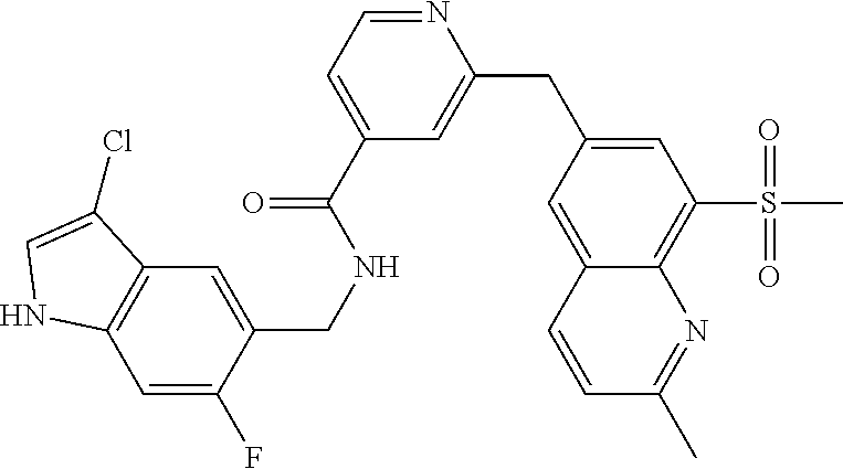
C12=C(C=C(F)C(CNC(C3=CC=NC(CC4=CC(S(=O)(=O)C)=C5C(=C4)C=CC(C)=N5)=C3)=O)=C1)NC=C2Cl
